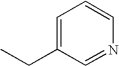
CCC1=CC=CN=C1
